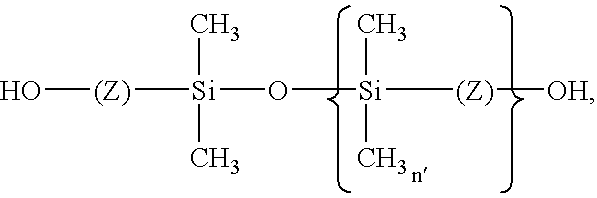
O[(Z)][Si](C)(C)O[Si](C)(C)[(Z)][OH]
